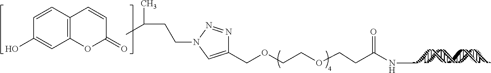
C1(COCCOCCC(NC)=O)=CN(CCC(C)C)N=N1.C12=C(C=CC(O)=C1)C=CC(=O)O2
